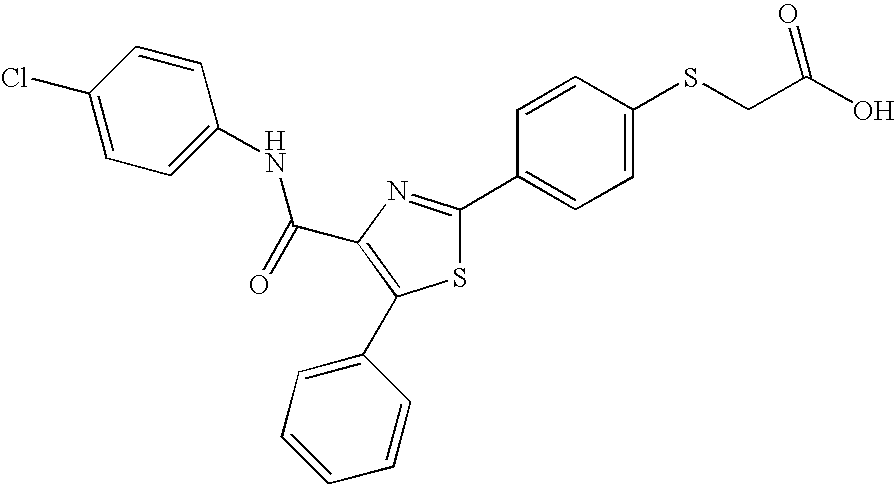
C(C1=C(C2=CC=CC=C2)SC(C2=CC=C(SCC(O)=O)C=C2)=N1)(NC1=CC=C(Cl)C=C1)=O
